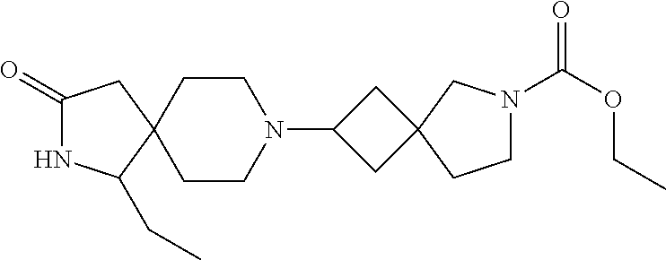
C1(=O)NC(CC)C2(C1)CCN(C1CC3(C1)CN(C(OCC)=O)CC3)CC2
